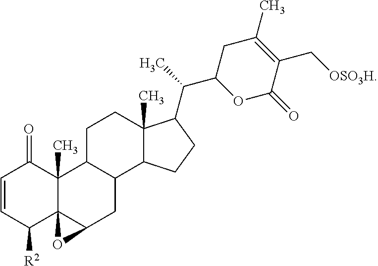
C1=CC([R2])C23C(C)(C1=O)C1C(CC2O3)C2C(C)(CC1)C(C(C1OC(=O)C(C[OSO3H])=C(C)C1)C)CC2
